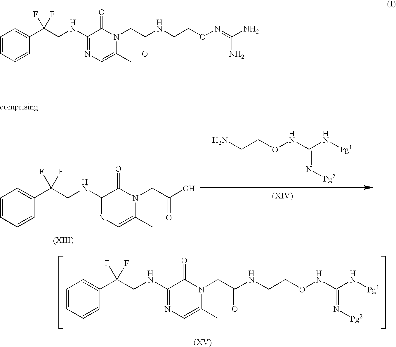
C1=CC=CC(C(CNC2=NC=C(C)N(CC(=O)O)C2=O)(F)F)=C1.NCCONC(N[Pg1])=N[Pg2].C1=CC=CC(C(CNC2=NC=C(C)N(CC(NCCONC(N[Pg1])=N[Pg2])=O)C2=O)(F)F)=C1.C1=CC=CC(C(CNC2=NC=C(C)N(CC(NCCON=C(N)N)=O)C2=O)(F)F)=C1
